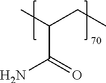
CC(CC)C(=O)N
